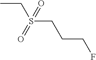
C(S(CC)(=O)=O)CCF
